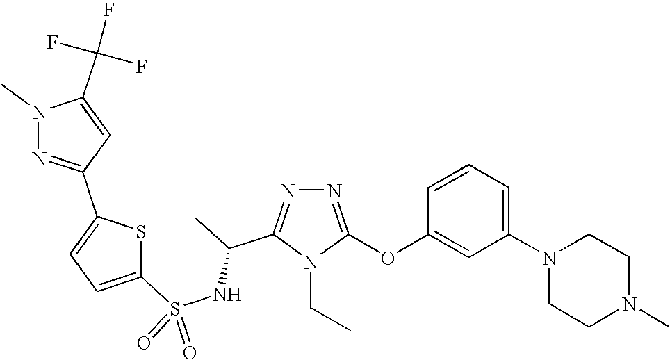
N1=C(OC2=CC(N3CCN(C)CC3)=CC=C2)N(CC)C(C(C)NS(=O)(=O)C2=CC=C(C3=NN(C)C(C(F)(F)F)=C3)S2)=N1
